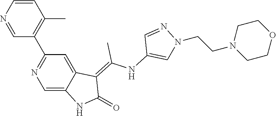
C1=CN=CC(C2=NC=C3C(=C2)C(=C(NC2=CN(CCN4CCOCC4)N=C2)C)C(=O)N3)=C1C
